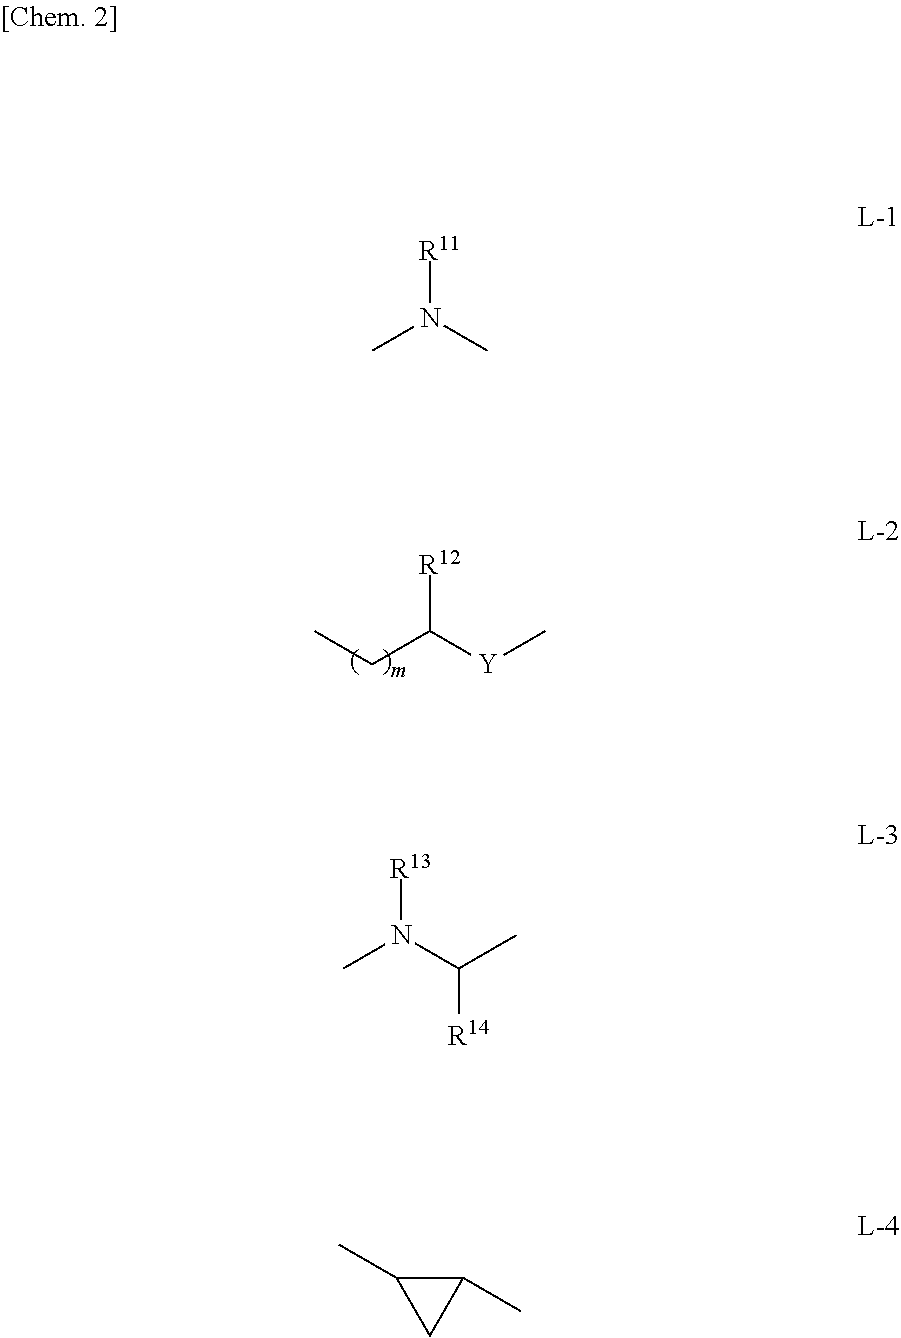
CCC([Y]C)[R12].N(C)(C)[R11].N(C)(C(C)[R14])[R13].C1(C)C(C)C1
